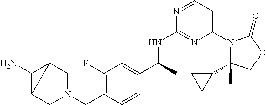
C1(C2CC2)(C)N(C2=CC=NC(NC(C3=CC(F)=C(CN4CC5C(N)C5C4)C=C3)C)=N2)C(=O)OC1
